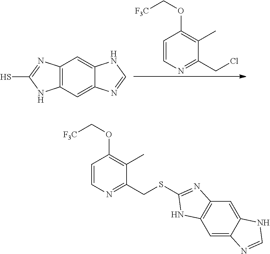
C1=CN=C(CSC2=NC3=C(C=C4C(=C3)NC=N4)N2)C(C)=C1OC[F3C].C1=CN=C(CCl)C(C)=C1OC[F3C].C12=CC3=C(C=C1NC=N2)N=C(S)N3
